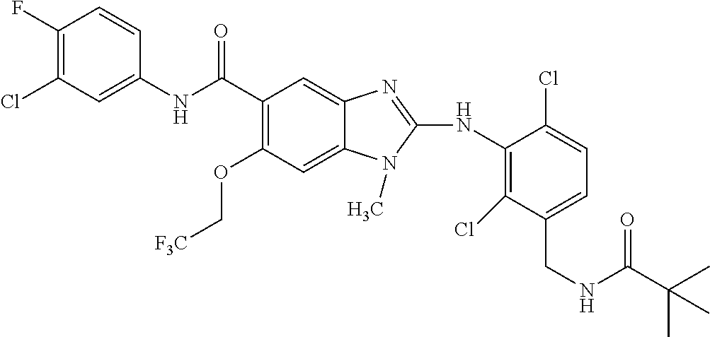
C1(F)=C(Cl)C=C(NC(C2=C(OC[F3C])C=C3C(=C2)N=C(NC2=C(Cl)C(CNC(C(C)(C)C)=O)=CC=C2Cl)N3C)=O)C=C1
